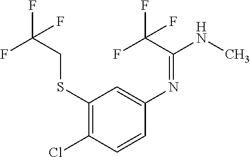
N(C1=CC(SCC(F)(F)F)=C(Cl)C=C1)=C(NC)C(F)(F)F
